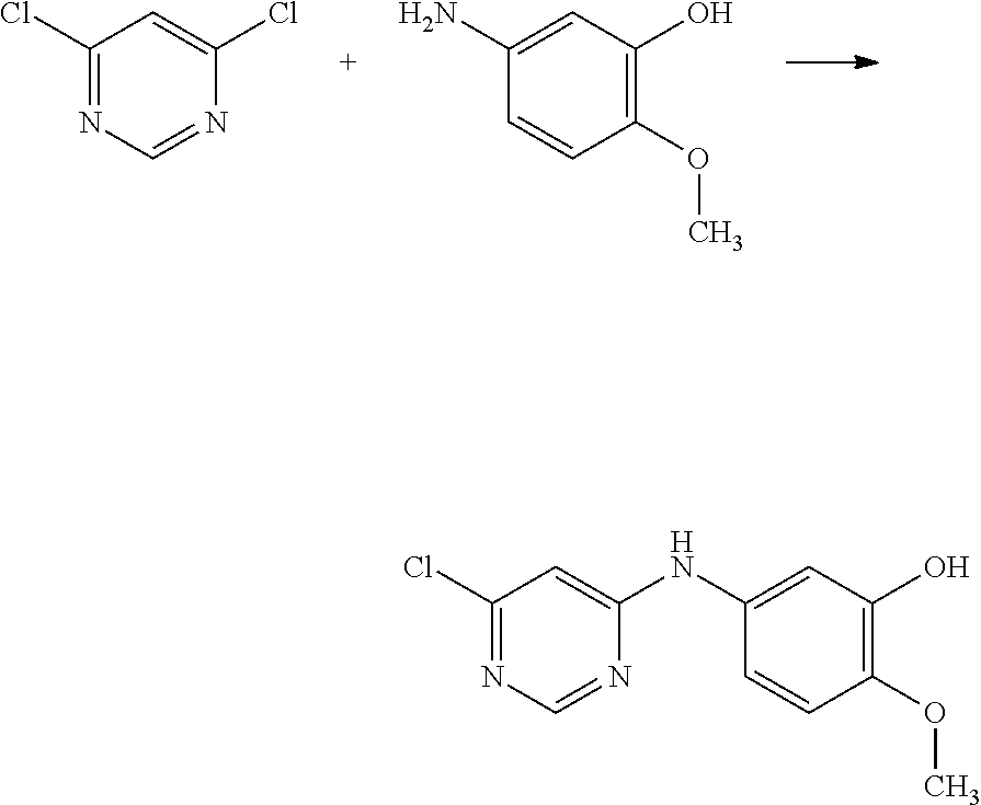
C1(Cl)=NC=NC(Cl)=C1.C1(N)=CC(O)=C(OC)C=C1.C1(NC2=CC(Cl)=NC=N2)=CC(O)=C(OC)C=C1
